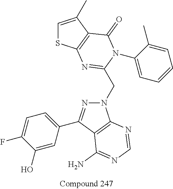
C1=C(C)C2=C(S1)N=C(CN1N=C(C3=CC=C(F)C(O)=C3)C3=C1N=CN=C3N)N(C1=CC=CC=C1C)C2=O
